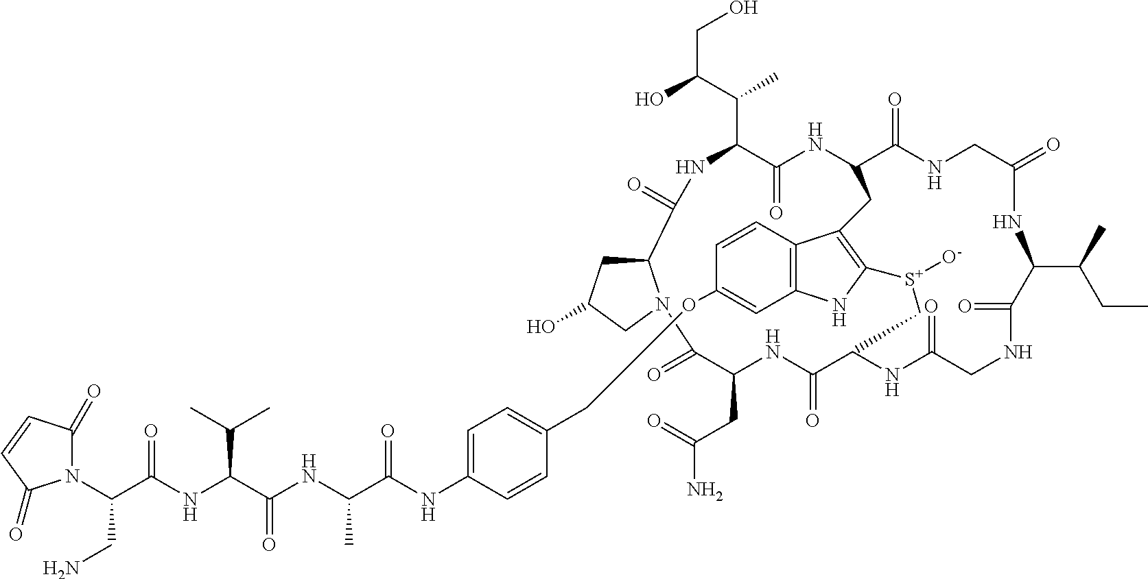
C12CC(O)CN1C(=O)C(CC(=O)N)NC(=O)C1NC(=O)CNC(=O)C(C(CC)C)NC(=O)CNC(=O)C(NC(=O)C(C(C)C(CO)O)NC2=O)CC2=C([S+]([O-])C1)NC1=C2C=CC(OCC2=CC=C(NC(=O)C(C)NC(C(C(C)C)NC(C(N3C(=O)C=CC3=O)CN)=O)=O)C=C2)=C1
